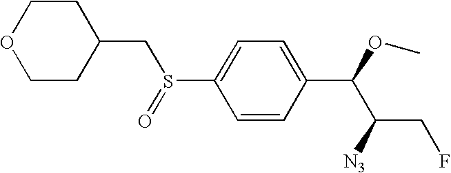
C1(S(=O)CC2CCOCC2)=CC=C(C(OC)C([N3])CF)C=C1
